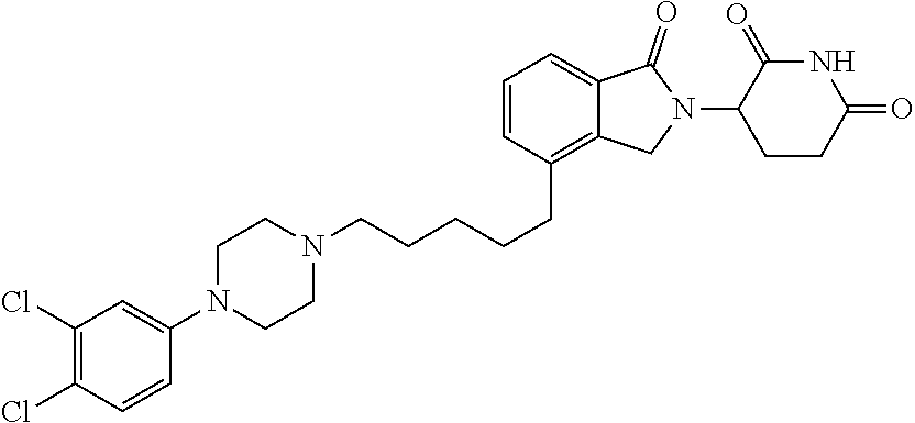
C(CCCCC1=C2C(=CC=C1)C(=O)N(C1CCC(=O)NC1=O)C2)N1CCN(C2=CC(Cl)=C(Cl)C=C2)CC1
